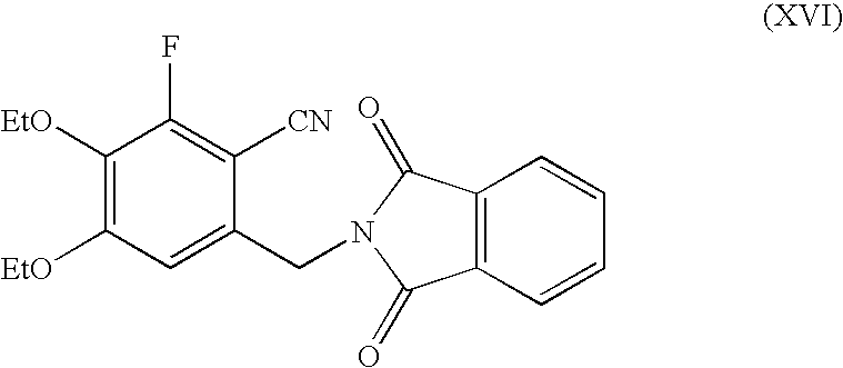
C1([EtO])=C([EtO])C=C(CN2C(=O)C3=C(C=CC=C3)C2=O)C([CN])=C1F
